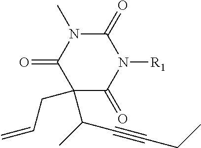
C1(C(C)C#CCC)(CC=C)C(=O)N([R1])C(=O)N(C)C1=O
